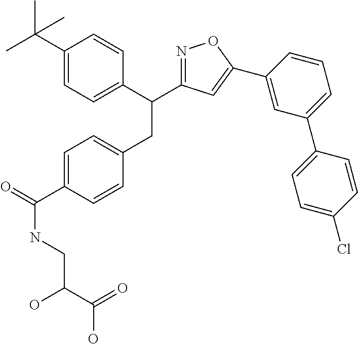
C1=C(C(=O)NCC(C(=O)O)O)C=CC(CC(C2=CC=C(C(C)(C)C)C=C2)C2=NOC(C3=CC(C4=CC=C(Cl)C=C4)=CC=C3)=C2)=C1
